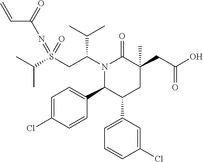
S(CC(N1C(=O)C(CC(=O)O)(C)CC(C2=CC=CC(Cl)=C2)C1C1=CC=C(Cl)C=C1)C(C)C)(=NC(C=C)=O)(=O)C(C)C
